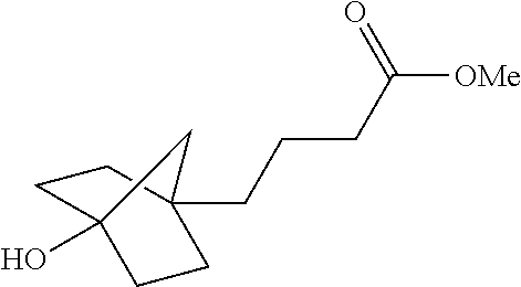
OC12CCC(CCCC([OMe])=O)(CC1)C2
